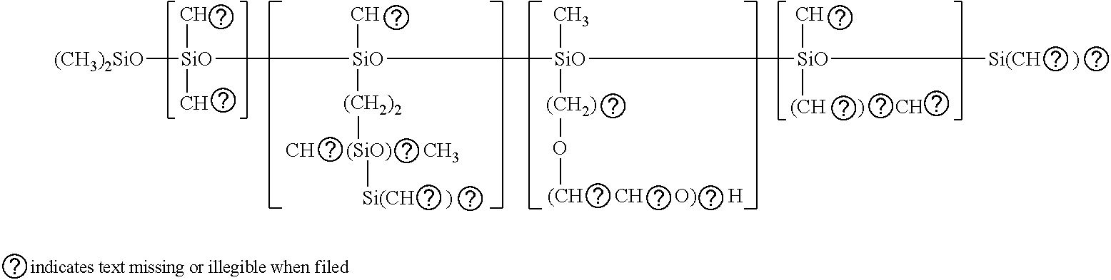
[(CH3)2SiO][SiO]([SiO]([SiO]([SiO]([Si(CH      )])(C)[(CH      )      CH])(C)[(CH2)]O[(CH      CH      O)      H])(C)[(CH2)2])(C)C.[CH      (SiO)      CH3][Si(CH      )]
